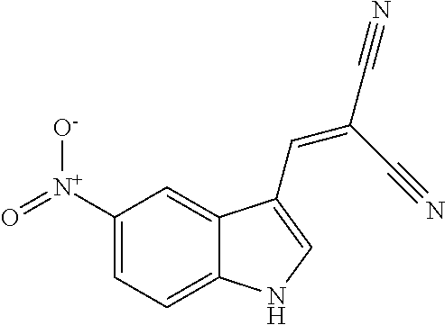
C1([N+](=O)[O-])=CC=C2C(=C1)C(C=C(C#N)C#N)=CN2
